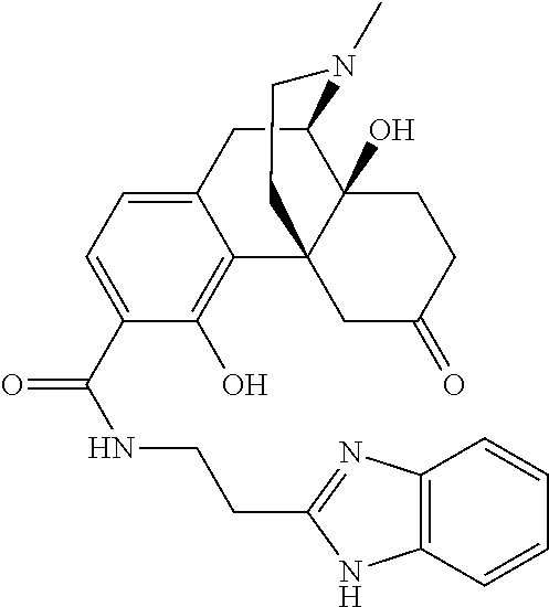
C12=CC=C(C(NCCC3=NC4=C(N3)C=CC=C4)=O)C(O)=C1C13C(O)(C(C2)N(C)CC1)CCC(=O)C3
